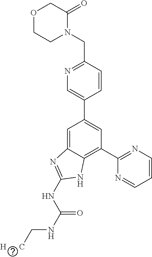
C1=CC(CN2C(=O)COCC2)=NC=C1C1=CC(C2=NC=CC=N2)=C2C(=C1)N=C(NC(NC[H      C])=O)N2
